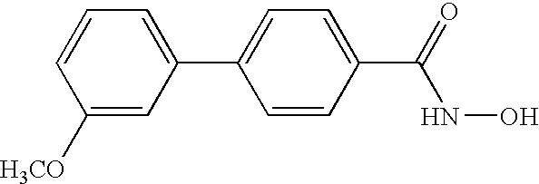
C1([H3CO])=CC(C2=CC=C(C(=O)NO)C=C2)=CC=C1
